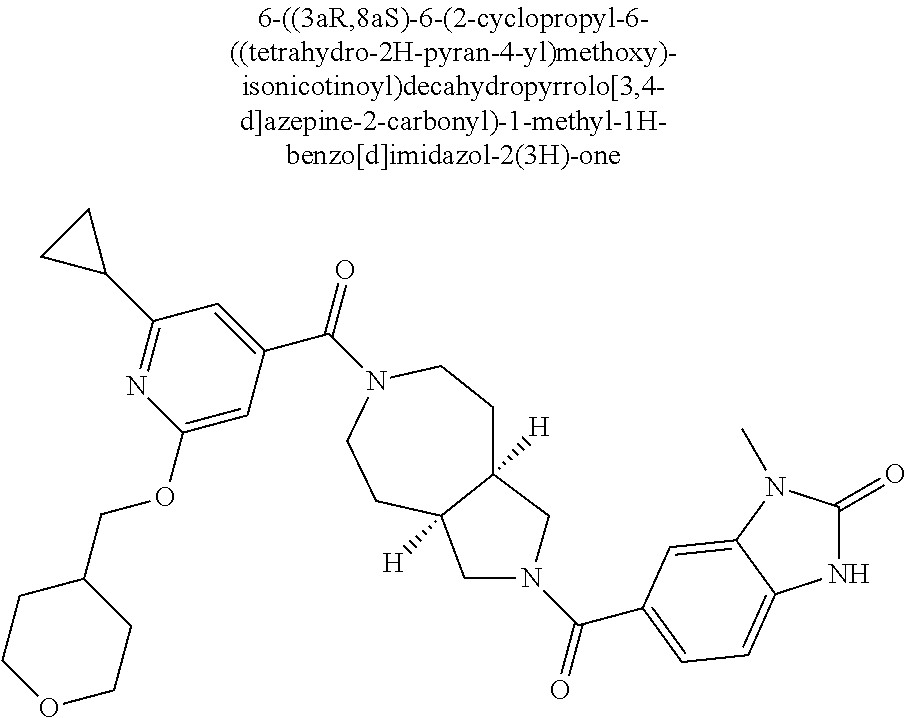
C1(COC2=CC(C(=O)N3CCC4([H])C([H])(CC3)CN(C(=O)C3=CC=C5NC(=O)N(C)C5=C3)C4)=CC(C3CC3)=N2)CCOCC1
